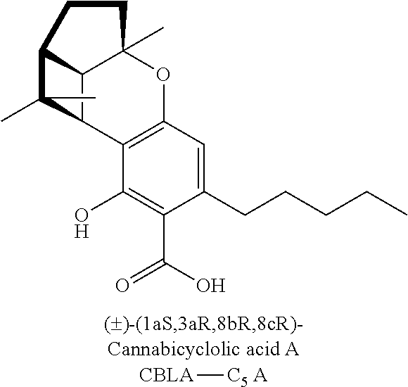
C12=C(C=C(CCCCC)C(C(=O)O)=C1O)OC1(C)C3C2C(C)(C)C3CC1.[CBLA][C5 A]
